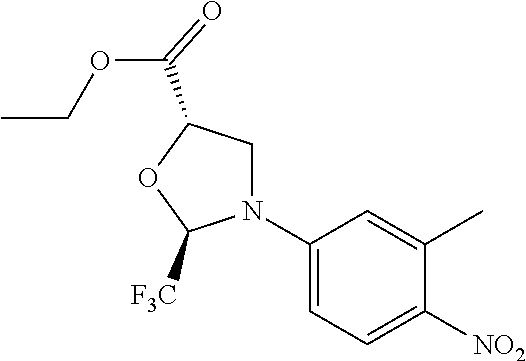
C1(N2CC(C(=O)OCC)OC2[F3C])=CC=C([NO2])C(C)=C1
